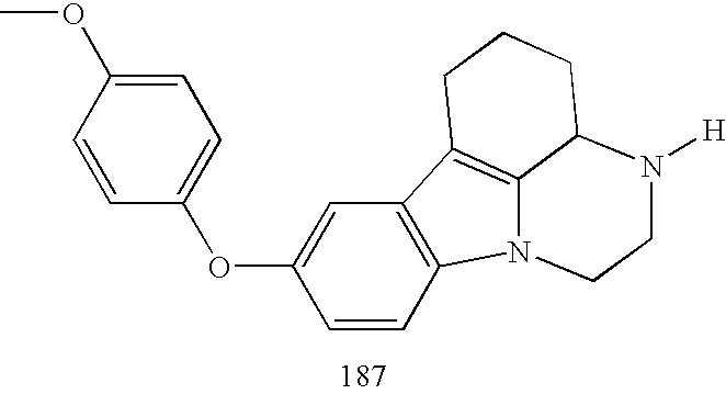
C1=CC2=C(C=C1OC1=CC=C(OC)C=C1)C1=C3C(CCC1)N([H])CCN23
